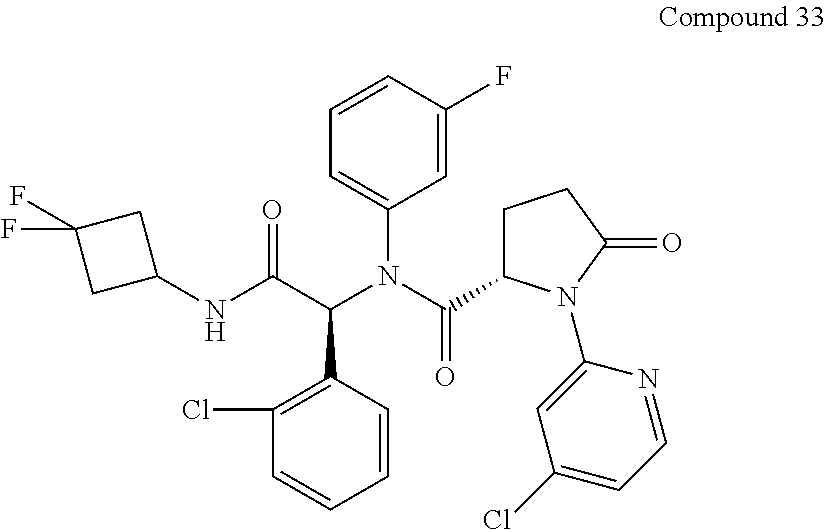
C1(Cl)=C(C(C(NC2CC(F)(F)C2)=O)N(C(C2CCC(=O)N2C2=CC(Cl)=CC=N2)=O)C2=CC=CC(F)=C2)C=CC=C1
